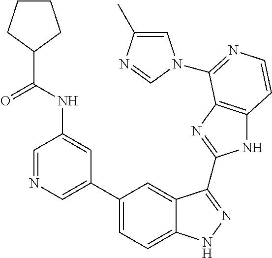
C1(C2=CN=CC(NC(C3CCCC3)=O)=C2)=CC=C2C(=C1)C(C1=NC3=C(N1)C=CN=C3N1C=C(C)N=C1)=NN2
